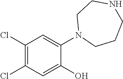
C1(Cl)=C(Cl)C=C(O)C(N2CCCNCC2)=C1
